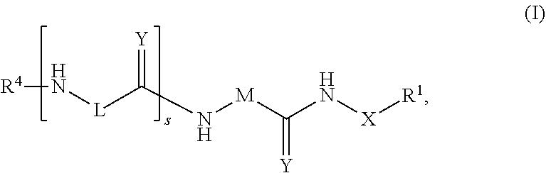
[R4]N[L]C(=[Y])N[M]C(N[X][R1])=[Y]
